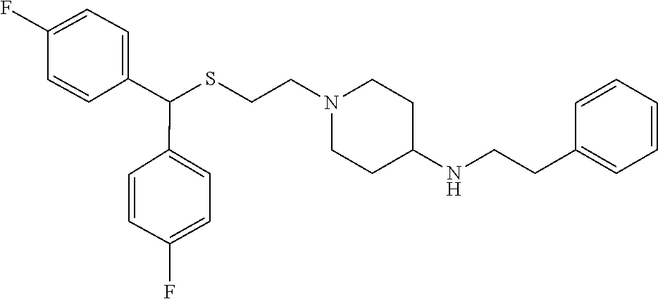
S(CCN1CCC(NCCC2=CC=CC=C2)CC1)C(C1=CC=C(F)C=C1)C1=CC=C(F)C=C1
